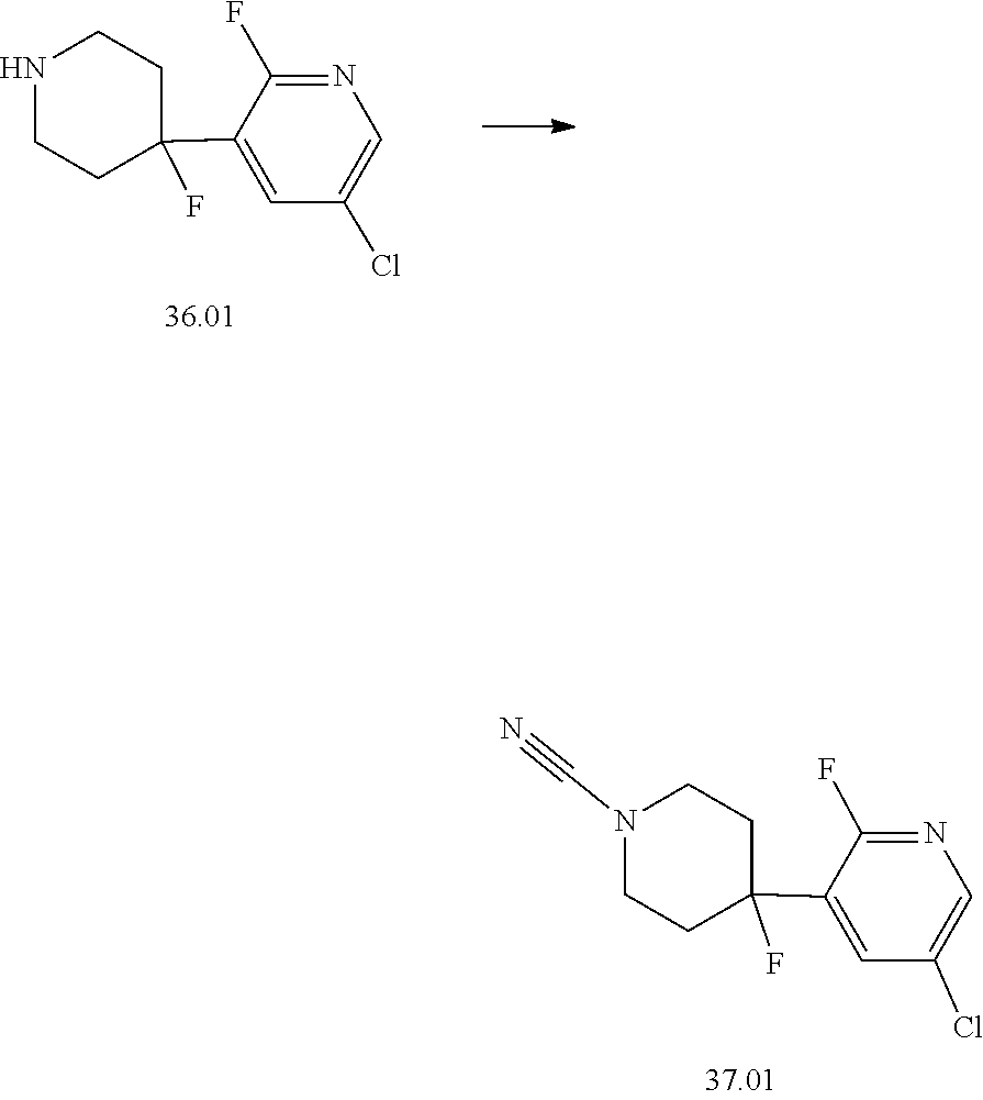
N1CCC(C2=CC(Cl)=CN=C2F)(F)CC1.C(#N)N1CCC(C2=CC(Cl)=CN=C2F)(F)CC1
